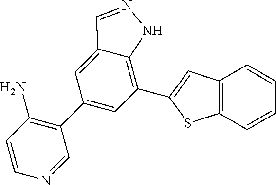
C1(C2=CC(C3=CC4=C(S3)C=CC=C4)=C3C(=C2)C=NN3)=C(N)C=CN=C1
